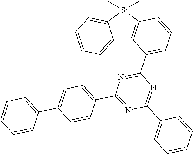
C12=C([Si](C)(C)C3=CC=CC=C13)C=CC=C2C1=NC(C2=CC=C(C3=CC=CC=C3)C=C2)=NC(C2=CC=CC=C2)=N1
